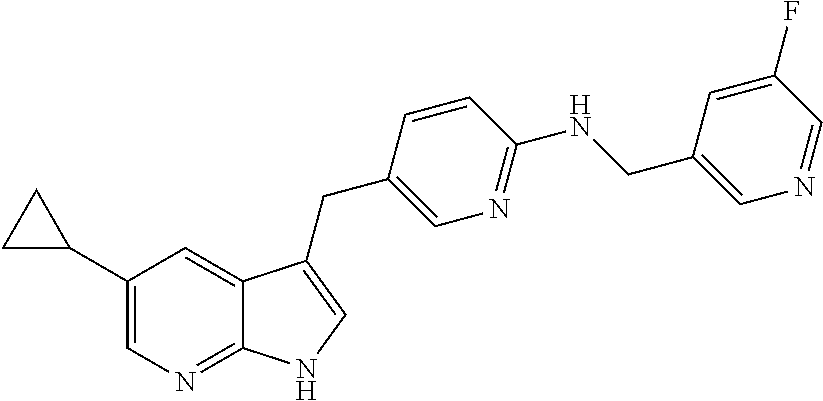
C1(C2CC2)=CN=C2C(=C1)C(CC1=CN=C(NCC3=CN=CC(F)=C3)C=C1)=CN2
